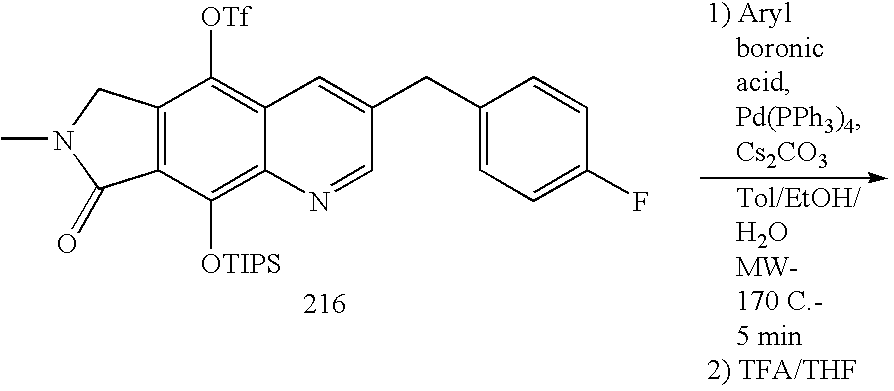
C12=C(C([OTIPS])=C3C(=C1[OTf])C=C(CC1=CC=C(F)C=C1)C=N3)C(=O)N(C)C2
